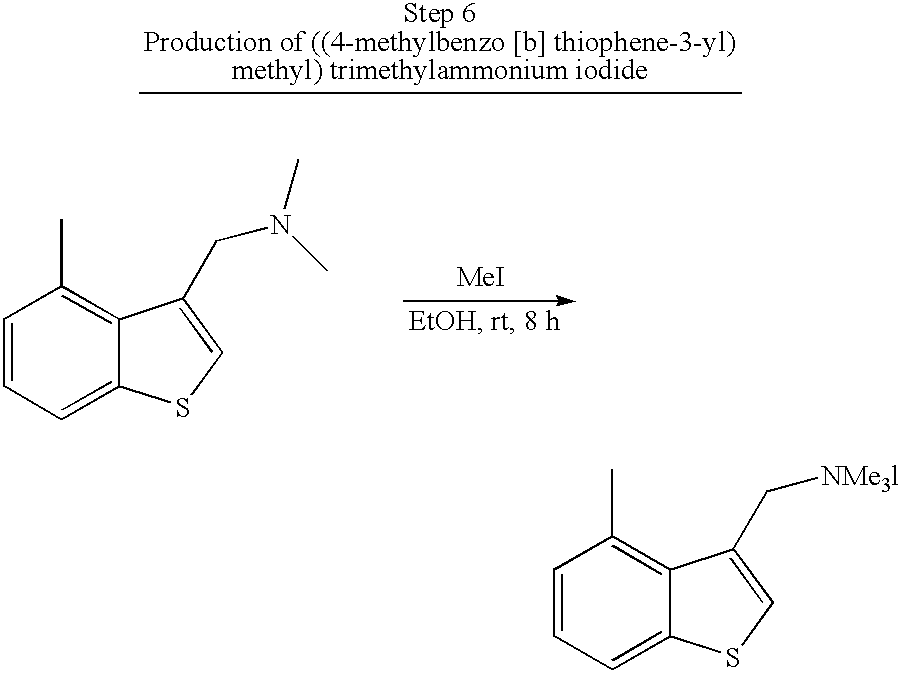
C1=CC=C2C(=C1C)C(C[NMe3l])=CS2.C1=CC=C2C(=C1C)C(CN(C)C)=CS2.[MeI]
